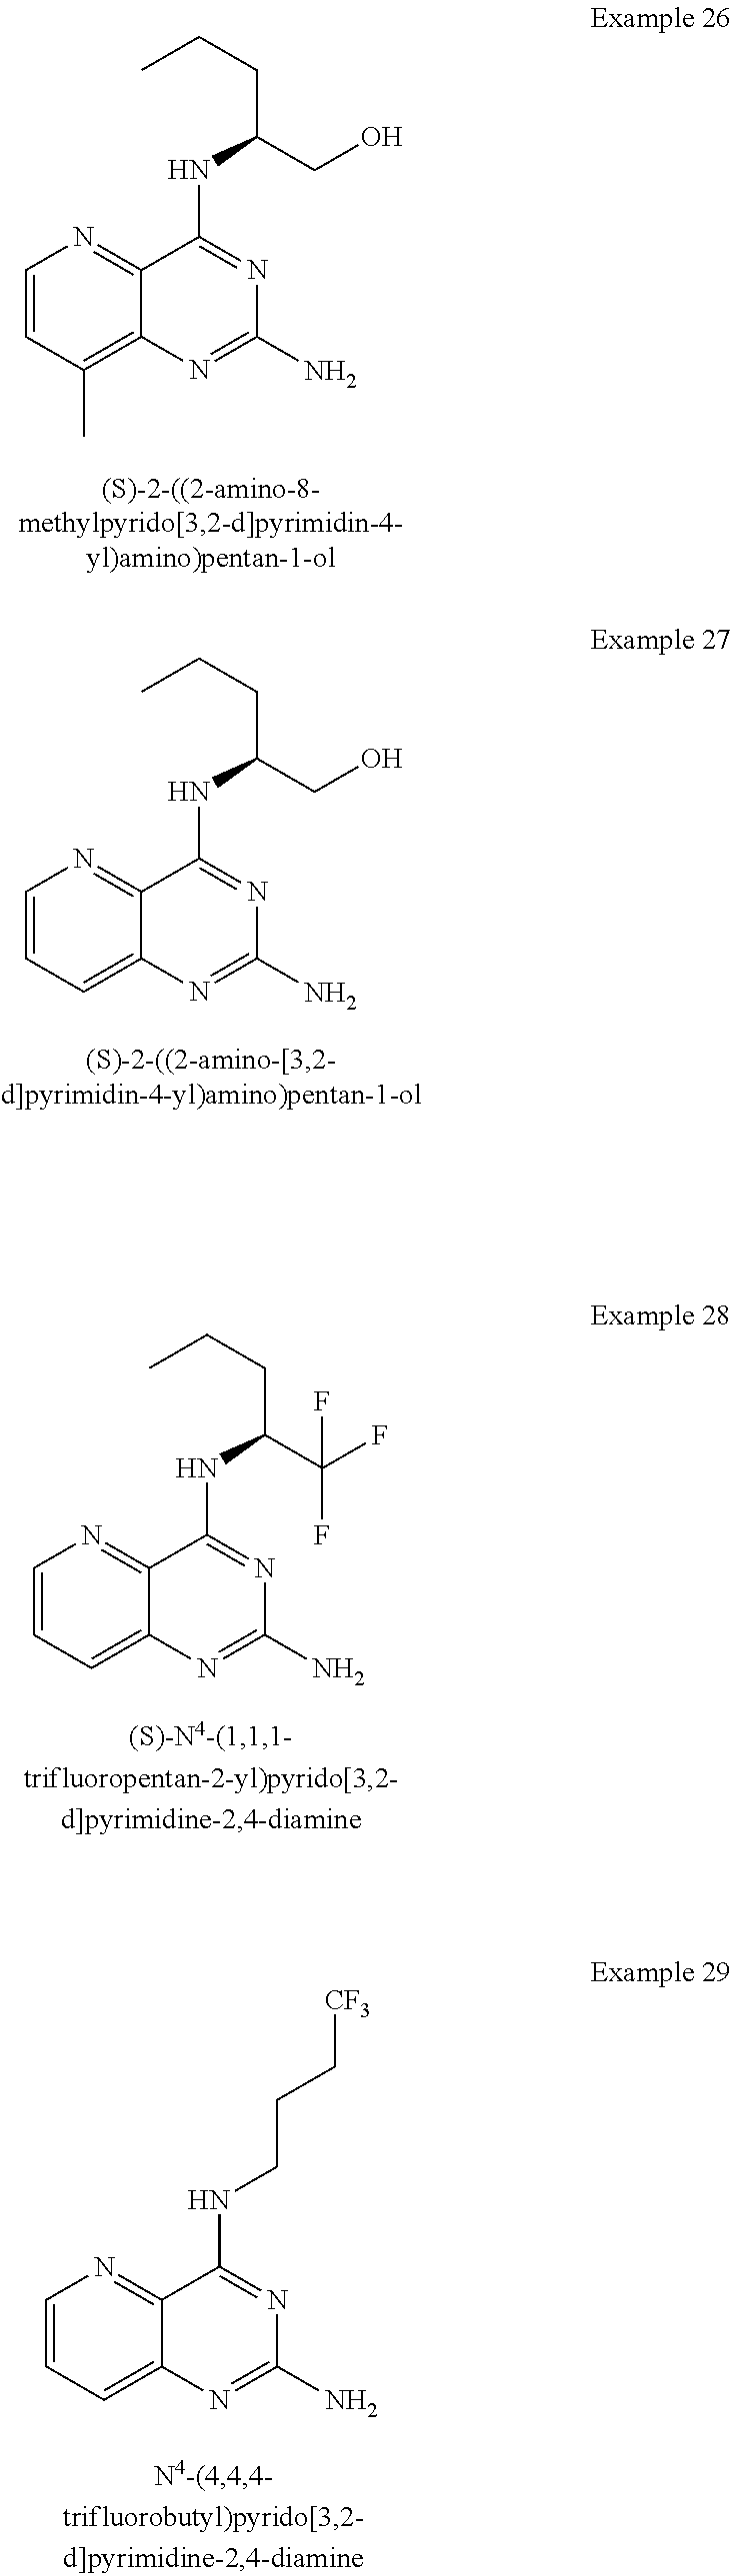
C12=NC=CC(C)=C1N=C(N)N=C2NC(CCC)CO.C12=NC=CC=C1N=C(N)N=C2NC(CCC)CO.C12=NC=CC=C1N=C(N)N=C2NC(CCC)C(F)(F)F.C12=NC=CC=C1N=C(N)N=C2NCCC[CF3]
